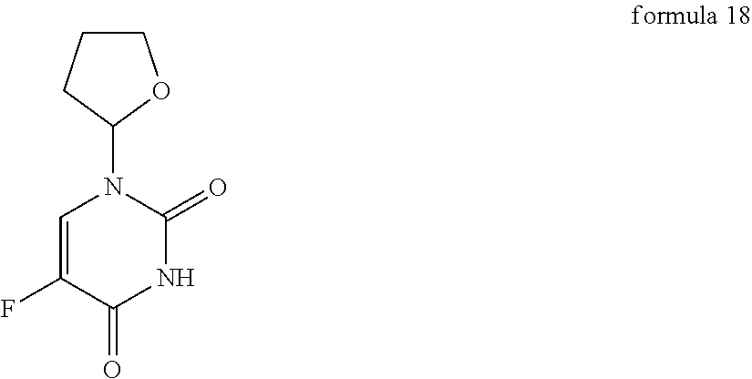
C1CCC(N2C(=O)NC(=O)C(F)=C2)O1
